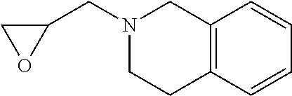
N1(CC2CO2)CCC2=C(C1)C=CC=C2
